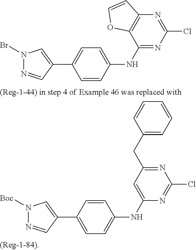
C1=C(C2=CN([Boc])N=C2)C=CC(NC2=CC(CC3=CC=CC=C3)=NC(Cl)=N2)=C1.C1=CC(NC2=NC(Cl)=NC3=C2OC=C3)=CC=C1C1=CN(Br)N=C1
